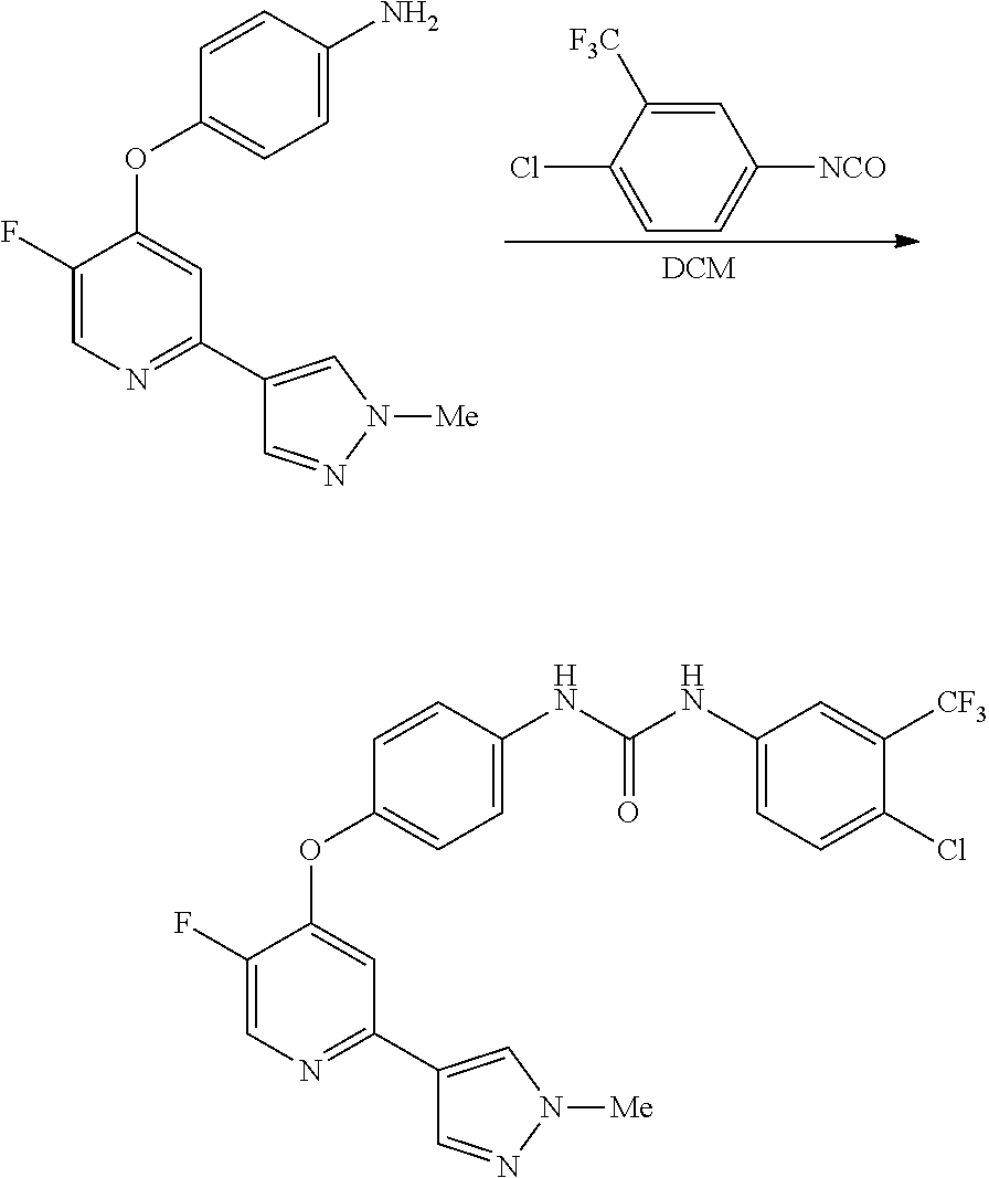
C1=C([F3C])C(Cl)=CC=C1[NCO].C1(F)=CN=C(C2=CN([Me])N=C2)C=C1OC1=CC=C(N)C=C1.C1(F)=CN=C(C2=CN([Me])N=C2)C=C1OC1=CC=C(NC(NC2=CC=C(Cl)C([CF3])=C2)=O)C=C1
